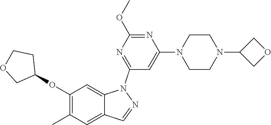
O(C1=C(C)C=C2C(=C1)N(C1=NC(OC)=NC(N3CCN(C4COC4)CC3)=C1)N=C2)C1CCOC1
